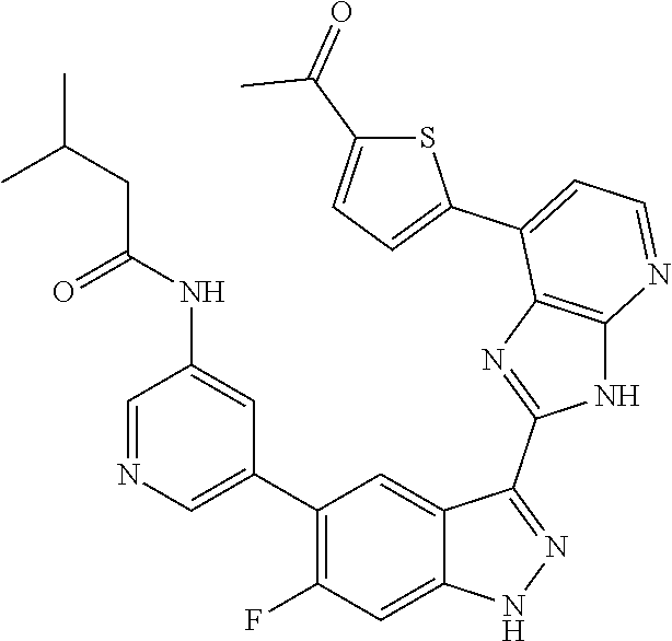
C1=NC=C(C2=C(F)C=C3C(=C2)C(C2=NC4=C(N2)N=CC=C4C2=CC=C(C(=O)C)S2)=NN3)C=C1NC(=O)CC(C)C
